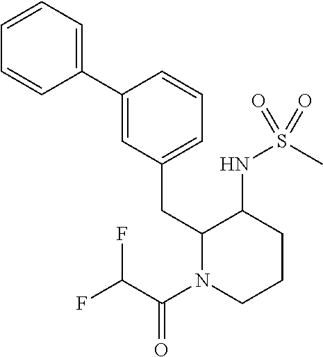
C1=CC=C(C2=CC(CC3N(C(C(F)F)=O)CCCC3NS(C)(=O)=O)=CC=C2)C=C1
